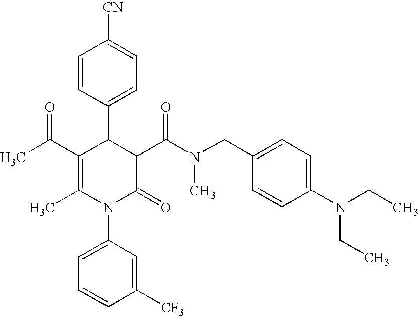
C1=CC(C2C(C(C)=O)=C(C)N(C3=CC=CC([CF3])=C3)C(=O)C2C(N(CC2=CC=C(N(CC)CC)C=C2)C)=O)=CC=C1[CN]
